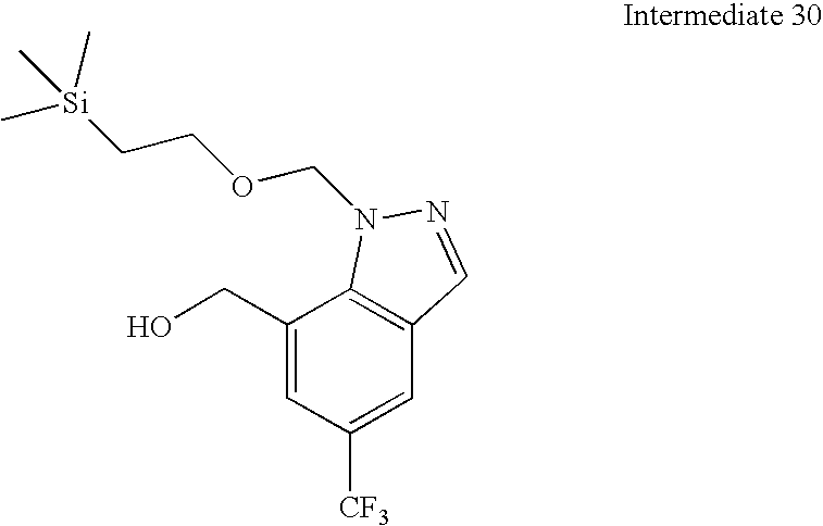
C1(CO)=CC([CF3])=CC2=C1N(COCC[Si](C)(C)C)N=C2
